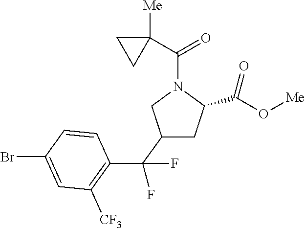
C1(C(F)(F)C2=C([CF3])C=C(Br)C=C2)CC(C(O[Me])=O)N(C(C2([Me])CC2)=O)C1
